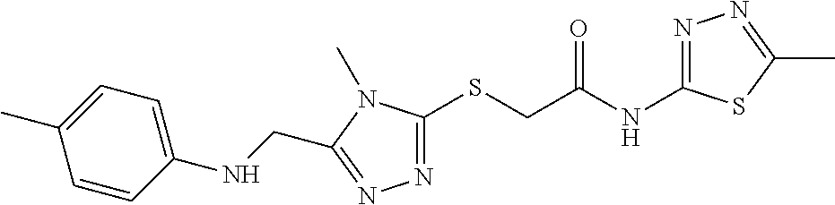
N1=C(SCC(NC2=NN=C(C)S2)=O)N(C)C(CNC2=CC=C(C)C=C2)=N1
